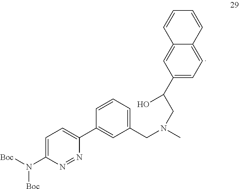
C1=C(N([Boc])[Boc])N=NC(C2=CC(CN(C)CC(C3=CC=C4C(=C3)C=CC=C4)O)=CC=C2)=C1
